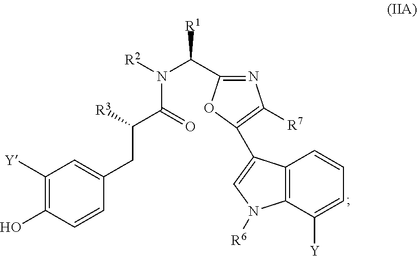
C1([Y])=C(O)C=CC(CC([R3])C(=O)N([R2])C([R1])C2=NC([R7])=C(C3=CN([R6])C4=C3C=CC=C4[Y])O2)=C1
